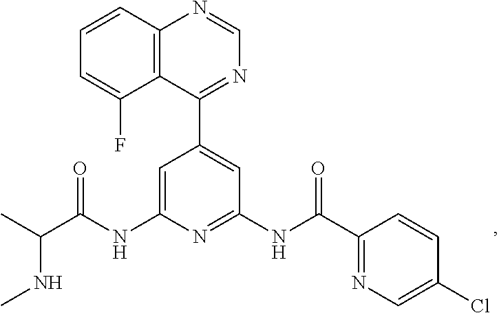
C1=C(NC(C(C)NC)=O)N=C(NC(=O)C2=NC=C(Cl)C=C2)C=C1C1=NC=NC2=C1C(F)=CC=C2
